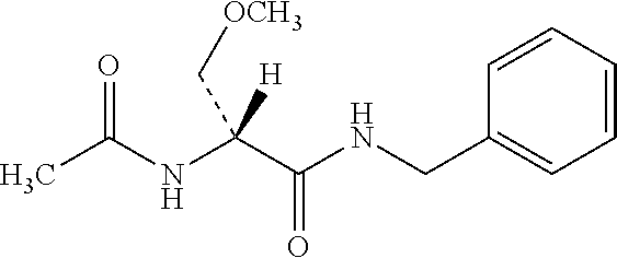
C1=CC=CC=C1CNC(C(NC(C)=O)(C[OCH3])[H])=O
